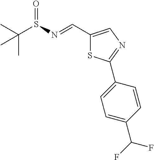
C(S(=O)N=CC1=CN=C(C2=CC=C(C(F)F)C=C2)S1)(C)(C)C
